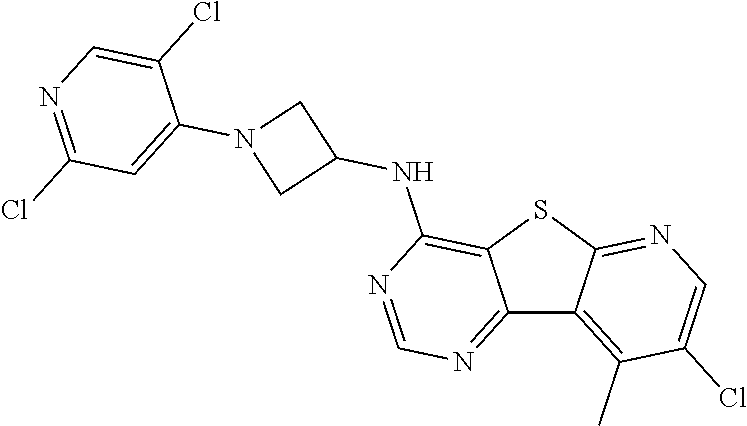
C12=NC=NC(NC3CN(C4=CC(Cl)=NC=C4Cl)C3)=C1SC1=NC=C(Cl)C(C)=C21
